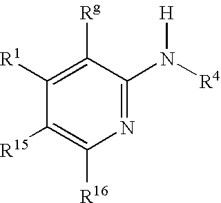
C1([R1])=C([Rg])C(N([R4])[H])=NC([R16])=C1[R15]
